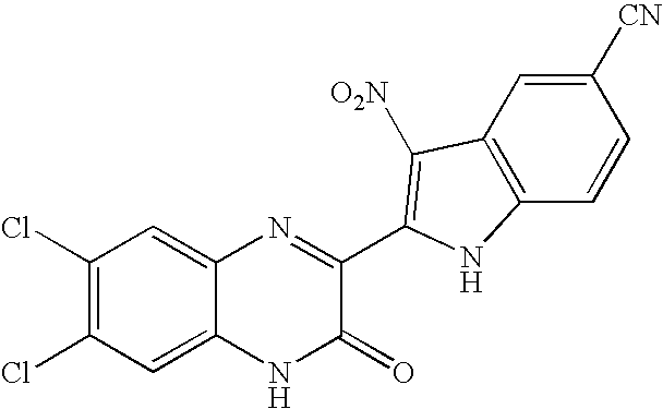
C1=C2C(=CC(Cl)=C1Cl)N=C(C1=C([O2N])C3=C(C=CC([CN])=C3)N1)C(=O)N2
